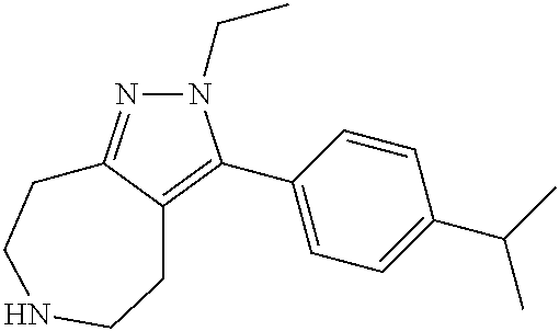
N1(CC)N=C2C(=C1C1=CC=C(C(C)C)C=C1)CCNCC2
